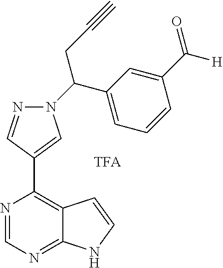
N1=CN=C2C(=C1C1=CN(C(C3=CC=CC(C(=O)[H])=C3)CC#C)N=C1)C=CN2
